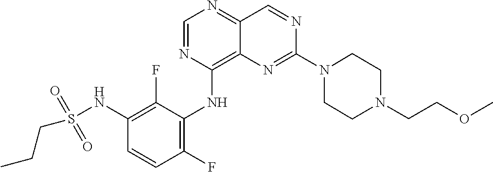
C1=NC(NC2=C(F)C=CC(NS(CCC)(=O)=O)=C2F)=C2C(=N1)C=NC(N1CCN(CCOC)CC1)=N2
